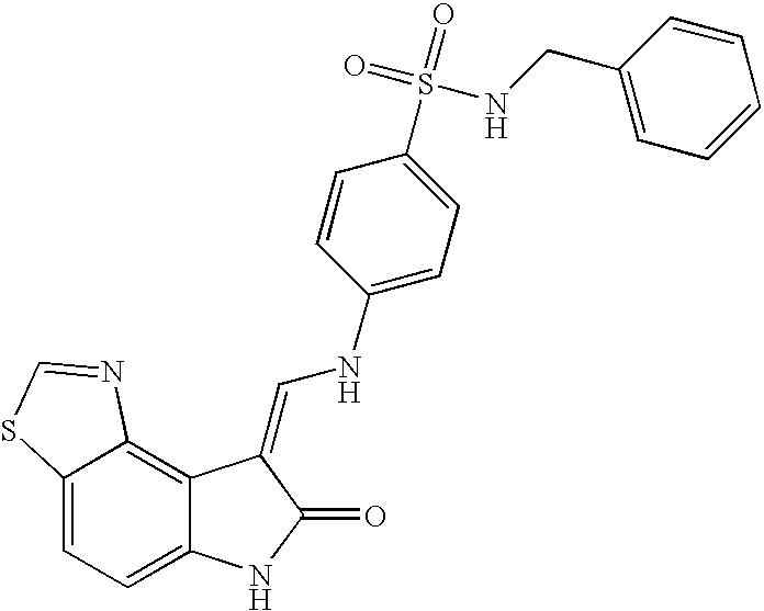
C12=CC=C3C(=C1N=CS2)C(=CNC1=CC=C(S(=O)(=O)NCC2=CC=CC=C2)C=C1)C(=O)N3
